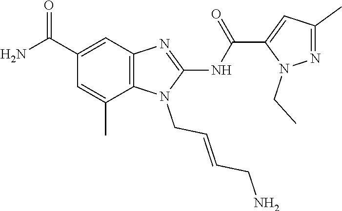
C(C=CCN1C(NC(=O)C2=CC(C)=NN2CC)=NC2=C1C(C)=CC(C(N)=O)=C2)N
